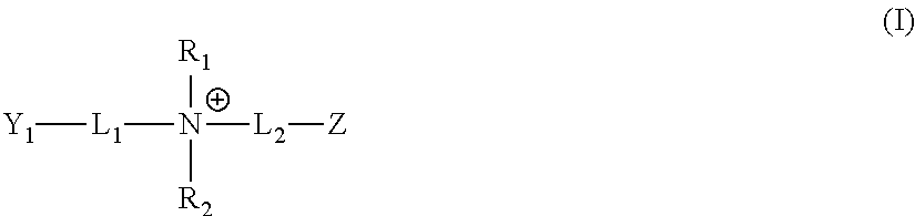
[N+]([L2][Z])([R1])([L1][Y1])[R2]
